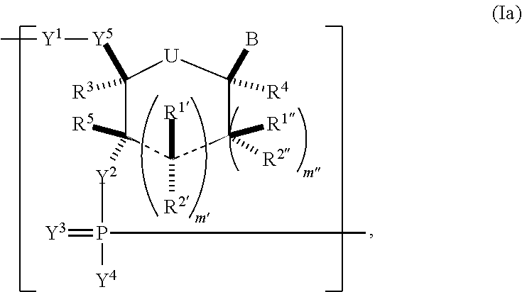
C1([Y5][Y1]C)([R3])[U]C(B)([R4])C([R1])([R2])C([R1])([R2])C1([R5])[Y2]P(=[Y3])([Y4])C
